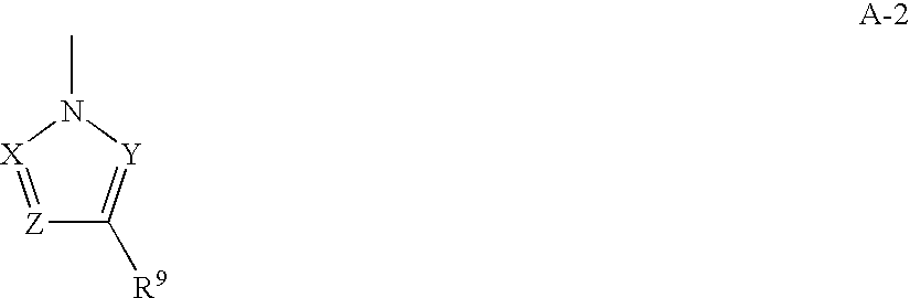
[Z]1=[X]N(C)[Y]=C1[R9]
